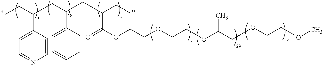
CCC(C1=CC=NC=C1)CC(CC(CC)C(OCCOCCOC(COCCOC)C)=O)C1=CC=CC=C1
